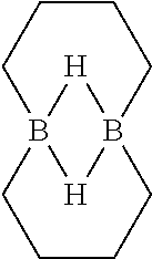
C1CCB23CCCCB(C1)([H]2)[H]3
